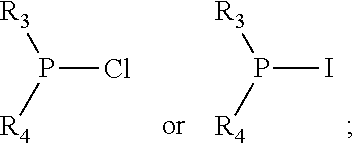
P(Cl)([R4])[R3].P(I)([R4])[R3]
